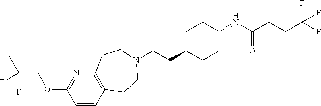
C(CC1CCC(NC(CCC(F)(F)F)=O)CC1)N1CCC2=C(N=C(OCC(F)(C)F)C=C2)CC1
